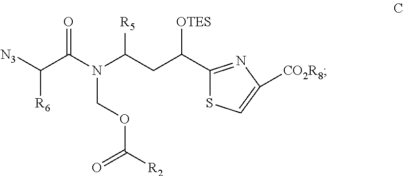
O=C(N(C(CC(C1=NC([CO2R8])=CS1)[OTES])[R5])COC([R2])=O)C([N3])[R6]
